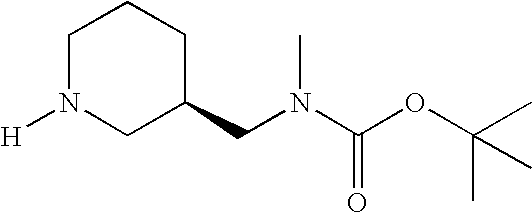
C1N([H])CC(CN(C(OC(C)(C)C)=O)C)CC1
